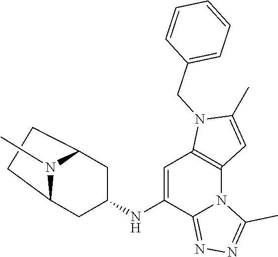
C1=C(NC2CC3N(C)C(C2)CC3)C2=NN=C(C)N2C2=C1N(CC1=CC=CC=C1)C(C)=C2
